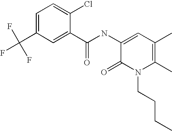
C1=C(C(F)(F)F)C=C(C(NC2=CC(C)=C(C)N(CCCC)C2=O)=O)C(Cl)=C1
